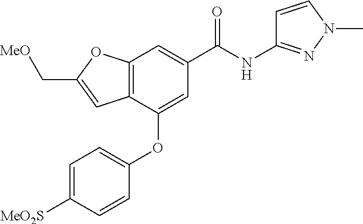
C12=C(C(OC3=CC=C([MeO2S])C=C3)=CC(C(NC3=NN(C)C=C3)=O)=C1)C=C(C[MeO])O2
